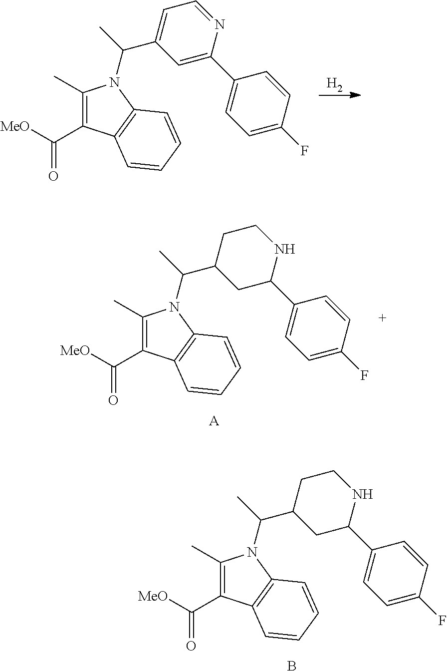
C1(C)=C(C([MeO])=O)C2=C(N1C(C)C1=CC=NC(C3=CC=C(F)C=C3)=C1)C=CC=C2.[H2].C1(C)=C(C([MeO])=O)C2=C(N1C(C)C1CC(C3=CC=C(F)C=C3)NCC1)C=CC=C2.[A].C1(C)=C(C([MeO])=O)C2=C(N1C(C)C1CC(C3=CC=C(F)C=C3)NCC1)C=CC=C2.B
